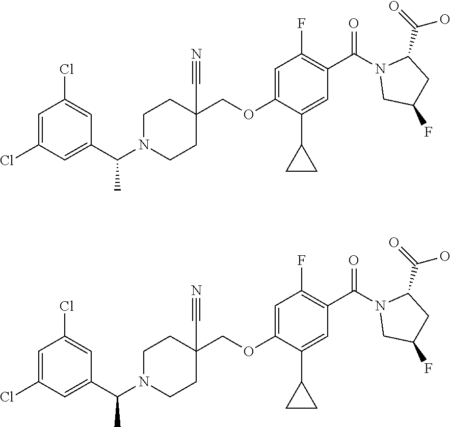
C1=C(Cl)C=C(C(N2CCC(COC3=CC(F)=C(C(=O)N4CC(F)CC4C(O)=O)C=C3C3CC3)(C#N)CC2)C)C=C1Cl.C1=C(Cl)C=C(C(N2CCC(COC3=CC(F)=C(C(=O)N4CC(F)CC4C(O)=O)C=C3C3CC3)(C#N)CC2)C)C=C1Cl
